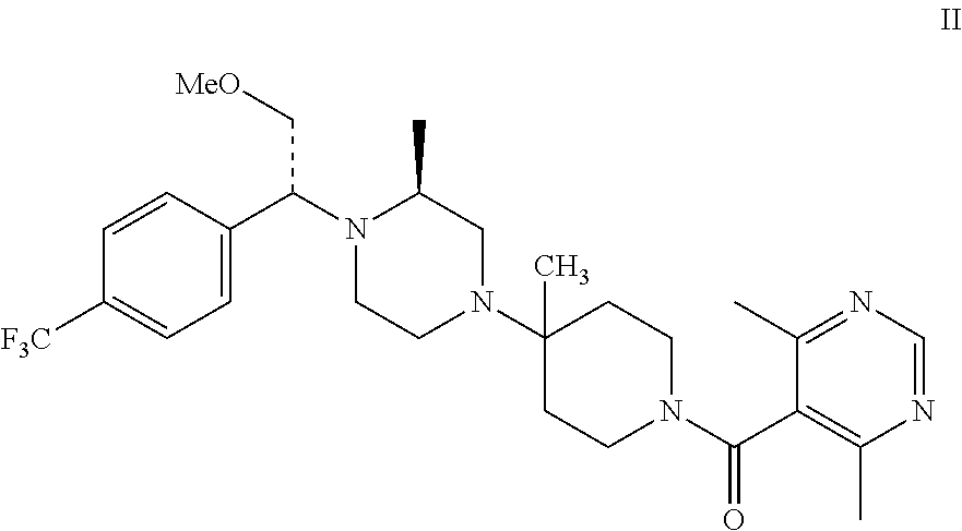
C1=C(C(N2CCN(C3(C)CCN(C(C4=C(C)N=CN=C4C)=O)CC3)CC2C)C[MeO])C=CC([F3C])=C1
